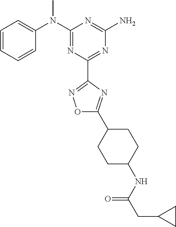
C1=CC=CC(N(C2=NC(C3=NOC(C4CCC(NC(CC5CC5)=O)CC4)=N3)=NC(N)=N2)C)=C1
